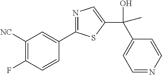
C1([NC])=C(F)C=CC(C2=NC=C(C(O)(C3=CC=NC=C3)C)S2)=C1
